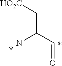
[HO2C]CC(C=O)N
